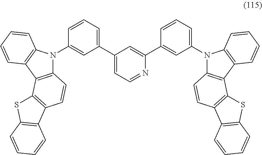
N1(C2=CC(C3=CC=NC(C4=CC(N5C6=C(C7=C5C=CC=C7)C5=C(C=C6)C6=C(S5)C=CC=C6)=CC=C4)=C3)=CC=C2)C2=C(C3=C1C=CC=C3)C1=C(C=C2)C2=C(S1)C=CC=C2
